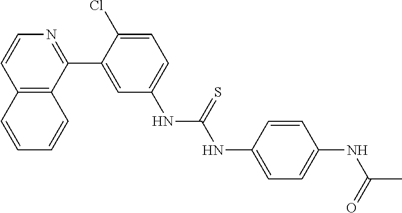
C12=C(C(C3=CC(NC(=S)NC4=CC=C(NC(C)=O)C=C4)=CC=C3Cl)=NC=C1)C=CC=C2
